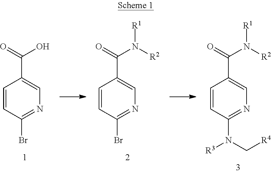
C1=CC(Br)=NC=C1C(=O)O.C1=CC(Br)=NC=C1C(=O)N([R2])[R1].C1=CC(N([R3])C[R4])=NC=C1C(=O)N([R2])[R1]
